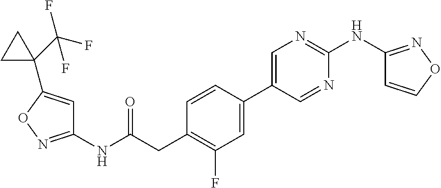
C1=CC(C2=CN=C(NC3=NOC=C3)N=C2)=CC(F)=C1CC(NC1=NOC(C2(C(F)(F)F)CC2)=C1)=O
